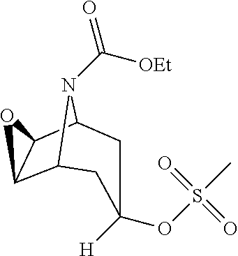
C12C3C(C(N1C([OEt])=O)CC([H])(OS(C)(=O)=O)C2)O3
